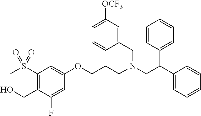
C1=C(F)C(CO)=C(S(C)(=O)=O)C=C1OCCCN(CC(C1=CC=CC=C1)C1=CC=CC=C1)CC1=CC([OCF3])=CC=C1
